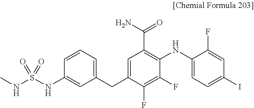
C1=C(CC2=CC=CC(NS(=O)(NC)=O)=C2)C(F)=C(F)C(NC2=CC=C(I)C=C2F)=C1C(=O)N
